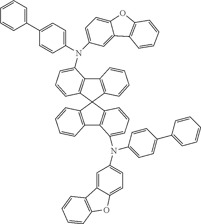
C12=C(C3(C4=C1C(N(C1=CC=C(C5=CC=CC=C5)C=C1)C1=CC=C5C(=C1)C1=C(O5)C=CC=C1)=CC=C4)C1=C(C4=C3C=CC=C4N(C3=CC=C(C4=CC=CC=C4)C=C3)C3=CC=C4C(=C3)C3=C(O4)C=CC=C3)C=CC=C1)C=CC=C2
